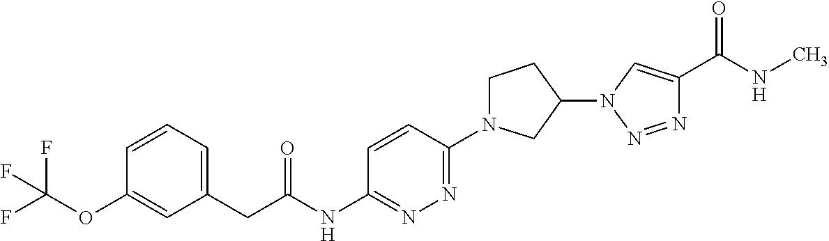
C1=CC=C(CC(NC2=NN=C(N3CCC(N4N=NC(C(=O)NC)=C4)C3)C=C2)=O)C=C1OC(F)(F)F
